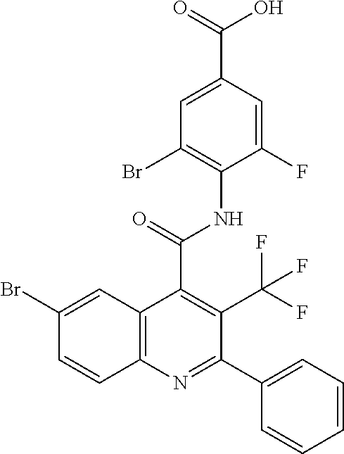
C1=C(C(=O)O)C=C(F)C(NC(=O)C2=C(C(F)(F)F)C(C3=CC=CC=C3)=NC3=C2C=C(Br)C=C3)=C1Br
